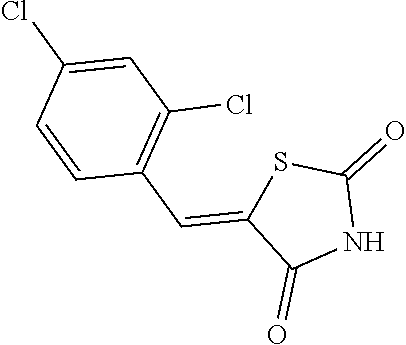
N1C(=O)SC(=CC2=C(Cl)C=C(Cl)C=C2)C1=O
